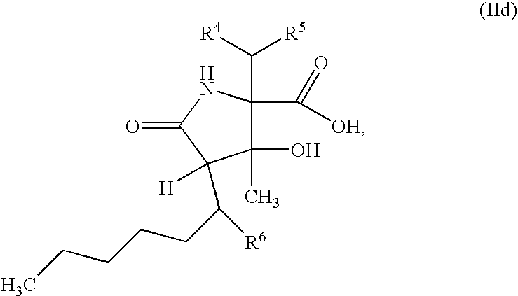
C1(O)(C)C(C(=O)[OH])(C([R4])[R5])NC(=O)C1(C(CCCCC)[R6])[H]
